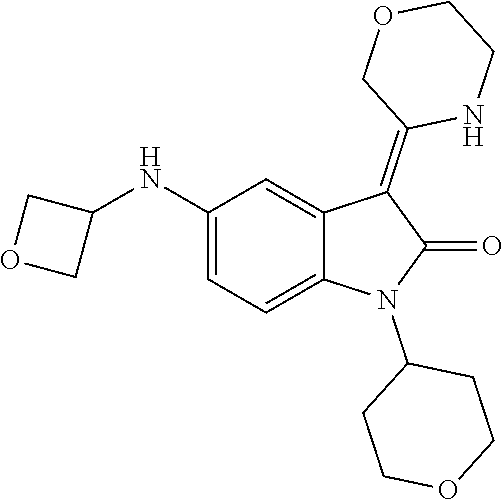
C1(NC2COC2)=CC=C2C(=C1)C(=C1NCCOC1)C(=O)N2C1CCOCC1
